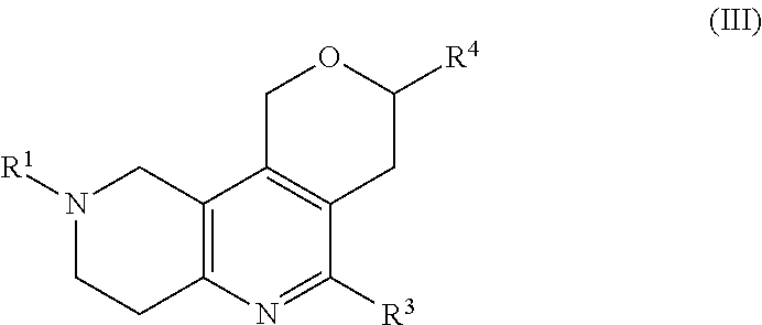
N1([R1])CCC2=C(C1)C1=C(C([R3])=N2)CC([R4])OC1
